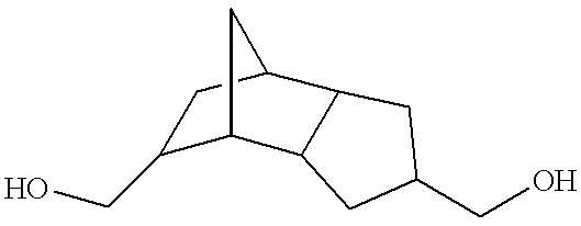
C1(CO)C2C3C(C(C1)C2)CC(CO)C3
